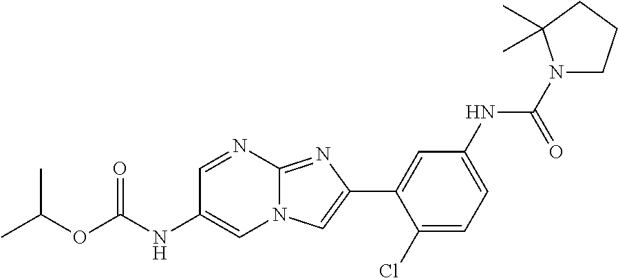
C1=NC2=NC(C3=CC(NC(N4CCCC4(C)C)=O)=CC=C3Cl)=CN2C=C1NC(OC(C)C)=O
